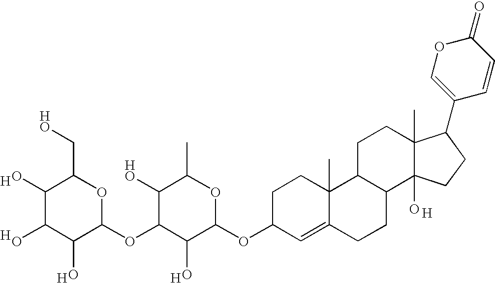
[H].[H].[H].[H].[H].C1(O)C(O)C(O)C(OC2C(O)C(OC3C=C4C(C)(CC3)C3C(CC4)C4(O)C(C)(CC3)C(C3=COC(=O)C=C3)CC4)OC(C)C2O)OC1CO
